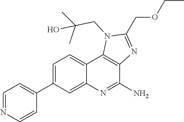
C(C1=NC2=C(N1CC(C)(O)C)C1=CC=C(C3=CC=NC=C3)C=C1N=C2N)OCC
